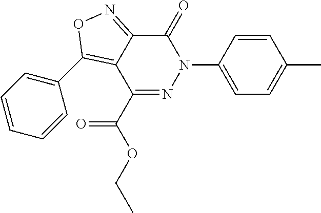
C1(C(=O)OCC)=NN(C2=CC=C(C)C=C2)C(=O)C2=NOC(C3=CC=CC=C3)=C12
